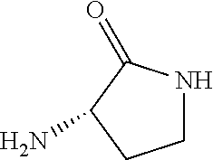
C1(N)CCNC1=O
